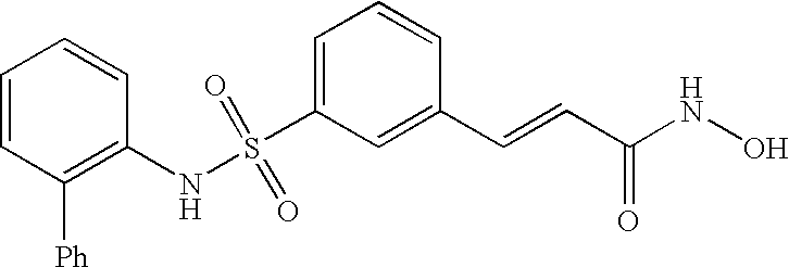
C1=C(S(NC2=C([Ph])C=CC=C2)(=O)=O)C=C(C=CC(NO)=O)C=C1
